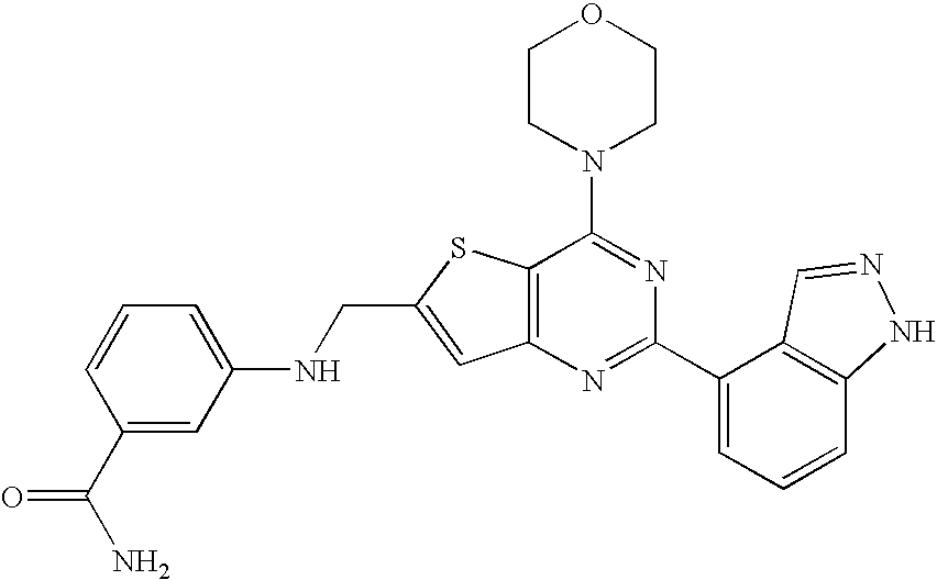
C1CN(C2=NC(C3=CC=CC4=C3C=NN4)=NC3=C2SC(CNC2=CC=CC(C(N)=O)=C2)=C3)CCO1
